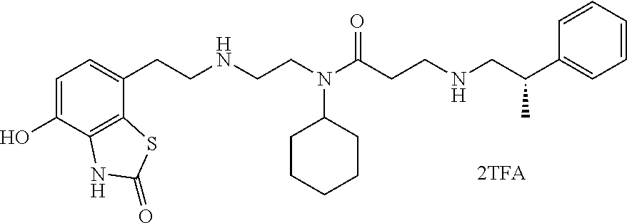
C1=C(O)C2=C(C(CCNCCN(C(CCNCC(C3=CC=CC=C3)C)=O)C3CCCCC3)=C1)SC(=O)N2
